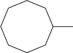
C1CCCCC(C)CC1
